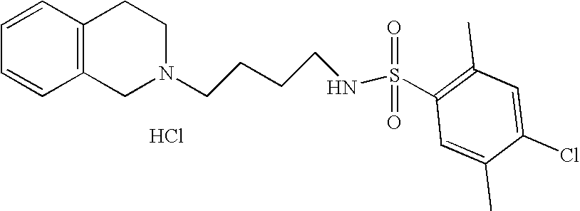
C1=CC=CC2=C1CCN(CCCCNS(=O)(=O)C1=C(C)C=C(Cl)C(C)=C1)C2.Cl
